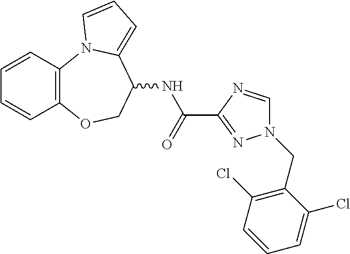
C1=CC2=C(C=C1)OCC(NC(=O)C1=NN(CC3=C(Cl)C=CC=C3Cl)C=N1)C1=CC=CN21
